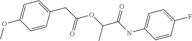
C(C(OC(C(NC1=CC=C(F)C=C1)=O)C)=O)C1=CC=C(OC)C=C1
